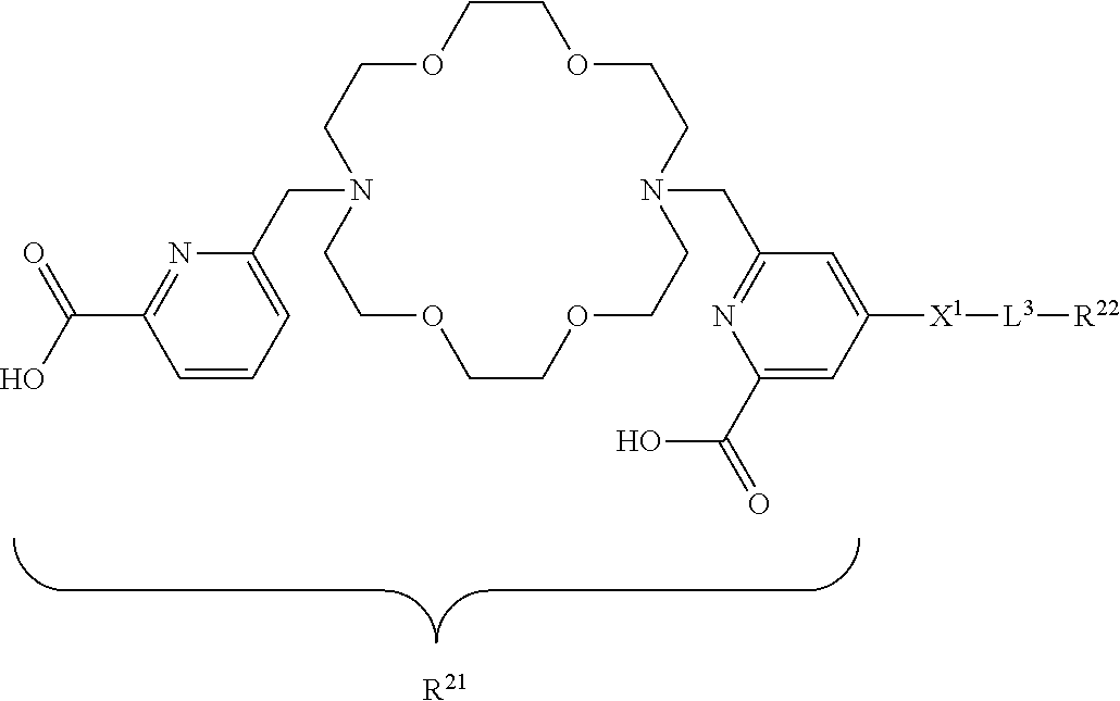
OC(=O)C1=NC(CN2CCOCCOCCN(CC3=NC(C(=O)O)=CC([X1][L3][R22])=C3)CCOCCOCC2)=CC=C1.[R21]
